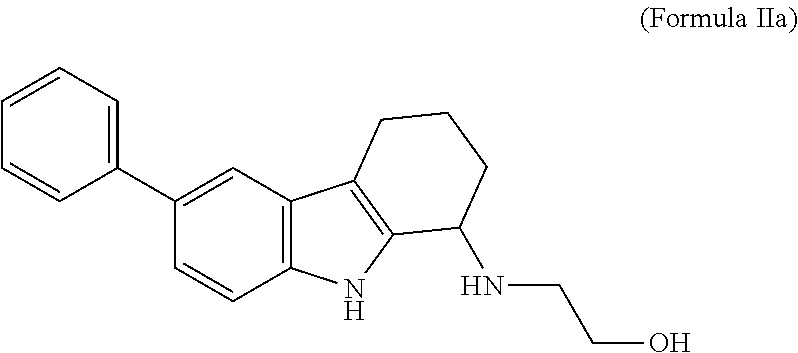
C1(C2=CC=CC=C2)=CC2=C(C=C1)NC1=C2CCCC1NCCO
